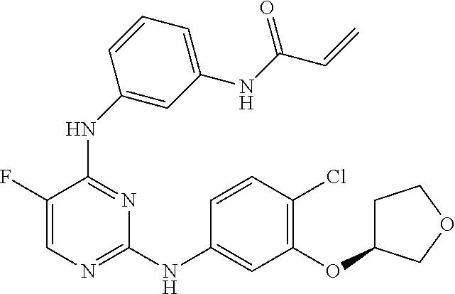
C1=C(F)C(NC2=CC(NC(=O)C=C)=CC=C2)=NC(NC2=CC(OC3CCOC3)=C(Cl)C=C2)=N1
